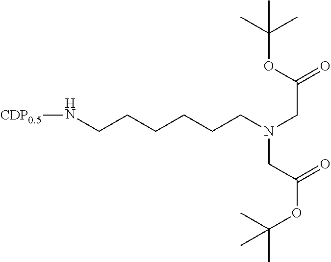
[CDP0.5]NCCCCCCN(CC(=O)OC(C)(C)C)CC(OC(C)(C)C)=O
